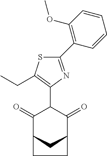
C1(=O)C2CC(C(=O)C1C1=C(CC)SC(C3=C(OC)C=CC=C3)=N1)CC2
